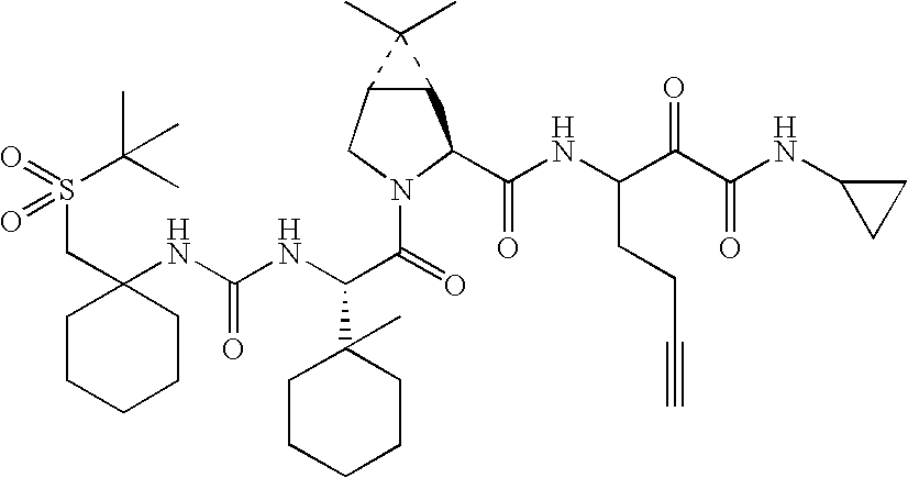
C(C1(NC(NC(C(=O)N2CC3C(C2C(NC(C(C(NC2CC2)=O)=O)CCC#C)=O)C3(C)C)C2(C)CCCCC2)=O)CCCCC1)S(C(C)(C)C)(=O)=O
